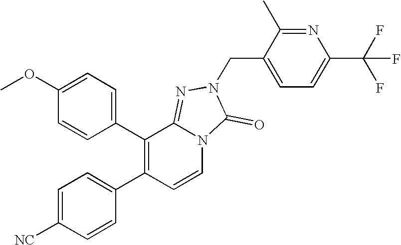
C1=C([NC])C=CC(C2=C(C3=CC=C(OC)C=C3)C3=NN(CC4=CC=C(C(F)(F)F)N=C4C)C(=O)N3C=C2)=C1
